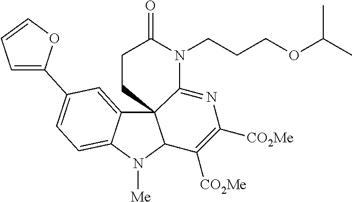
C12=CC(C3=CC=CO3)=CC=C1N([Me])C1C23C(=NC([CO2Me])=C1[CO2Me])N(CCCOC(C)C)C(=O)CC3
